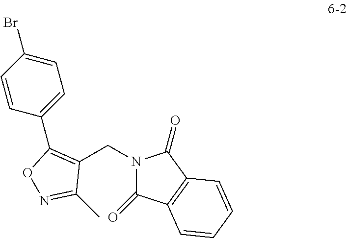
C1(CN2C(=O)C3=C(C2=O)C=CC=C3)=C(C2=CC=C(Br)C=C2)ON=C1C
